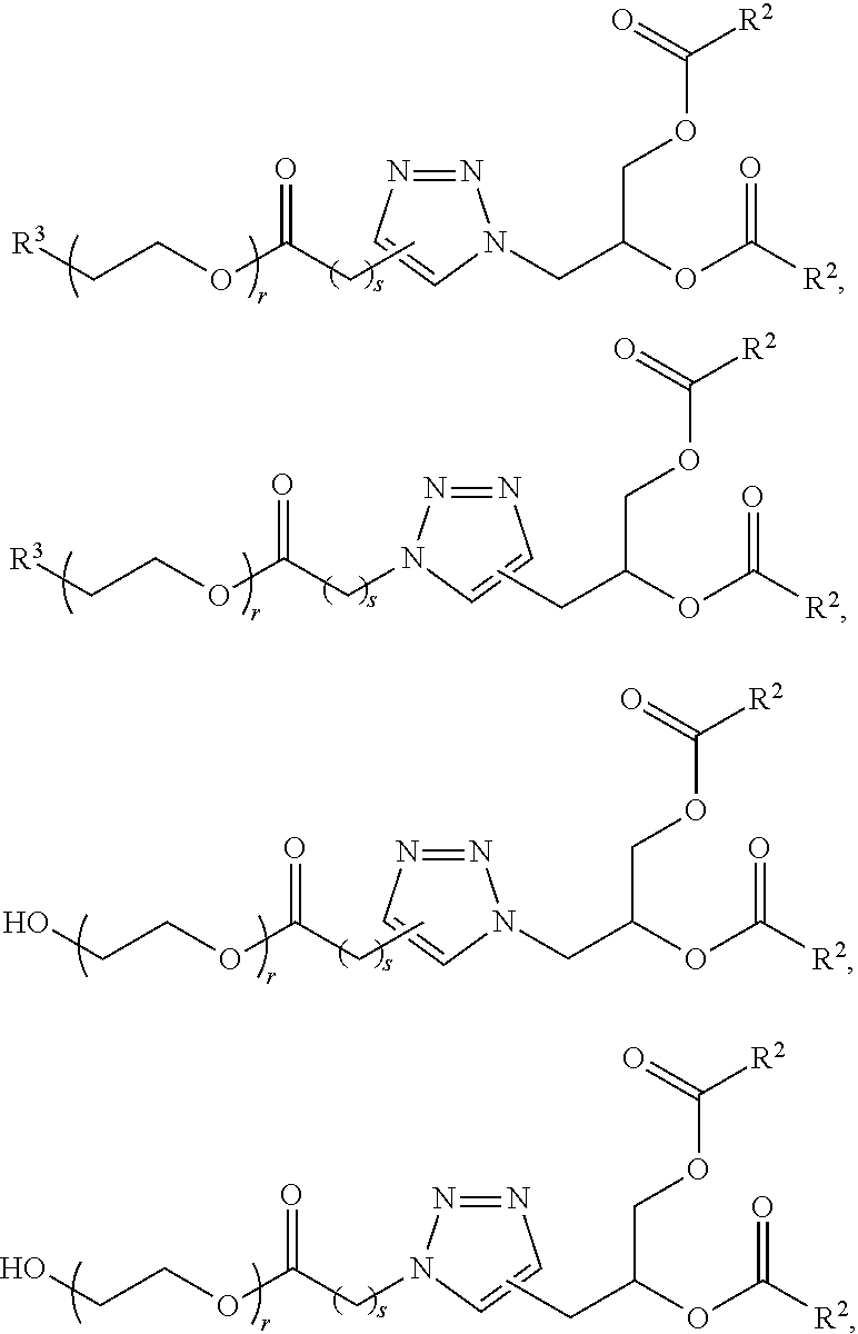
N1=NC=CN1CC(OC([R2])=O)COC([R2])=O.CCC(OCC[R3])=O.N1=NN(CC(OCC[R3])=O)C=C1.C(C(OC([R2])=O)COC([R2])=O)C.N1=NC=CN1CC(OC([R2])=O)COC([R2])=O.CCC(OCCO)=O.N1=NN(CC(OCCO)=O)C=C1.C(C(OC([R2])=O)COC([R2])=O)C
